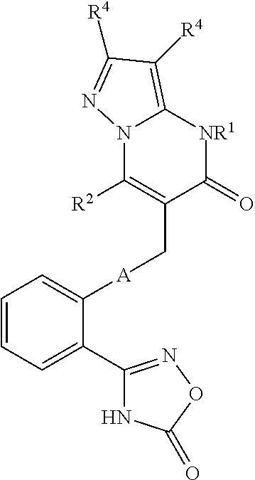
C1=CC=C(C2=NOC(=O)N2)C([A]CC2=C([R2])N3C(=C([R4])C([R4])=N3)[NR1]C2=O)=C1
